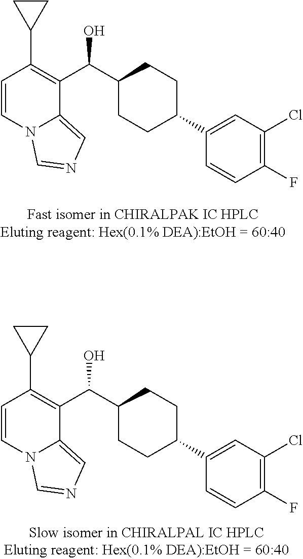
C1=CN2C(=CN=C2)C(C(C2CCC(C3=CC(Cl)=C(F)C=C3)CC2)O)=C1C1CC1.C1=CN2C(=CN=C2)C(C(C2CCC(C3=CC(Cl)=C(F)C=C3)CC2)O)=C1C1CC1
